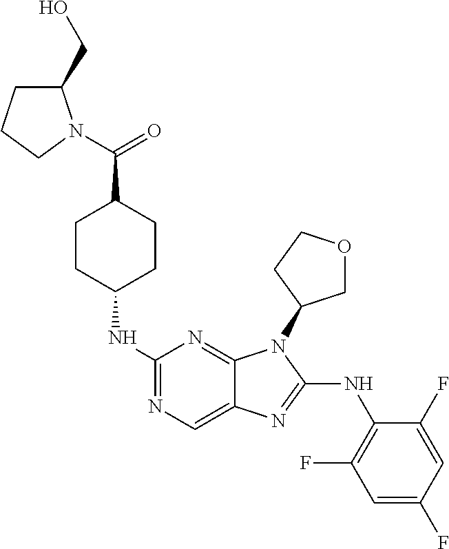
N1=C(NC2CCC(C(=O)N3C(CO)CCC3)CC2)N=C2C(=C1)N=C(NC1=C(F)C=C(F)C=C1F)N2C1COCC1
